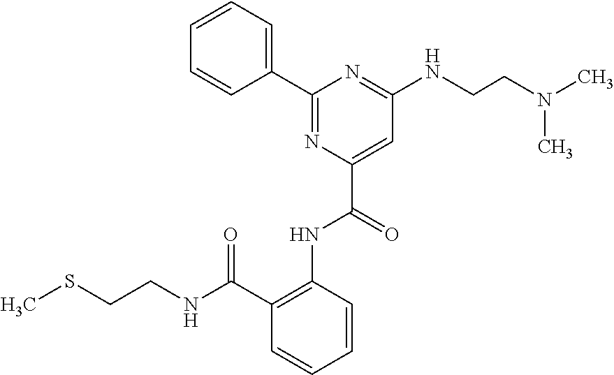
C1=CC=C(C2=NC(C(NC3=C(C(NCCSC)=O)C=CC=C3)=O)=CC(NCCN(C)C)=N2)C=C1
